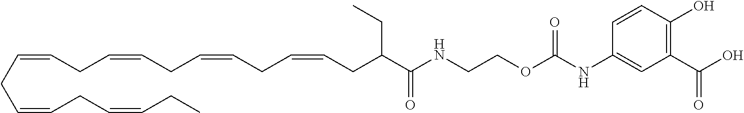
C(C=CCC=CCC=CCC=CCC(C(NCCOC(NC1=CC(C(O)=O)=C(O)C=C1)=O)=O)CC)C=CCC=CCC
